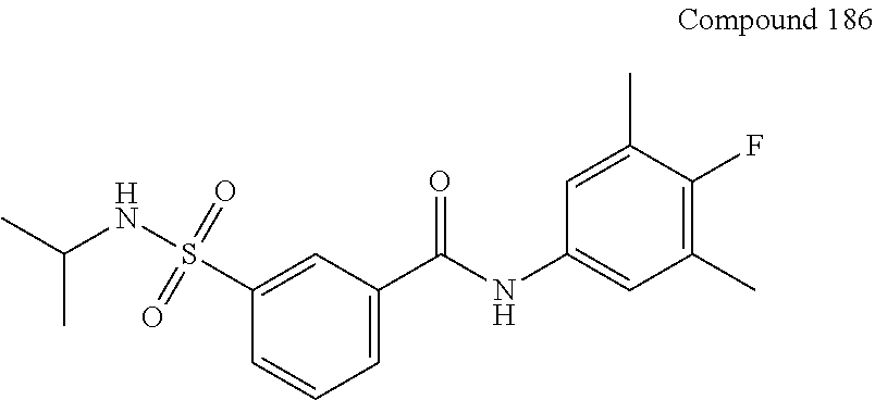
C1(C(NC2=CC(C)=C(F)C(C)=C2)=O)=CC=CC(S(NC(C)C)(=O)=O)=C1
